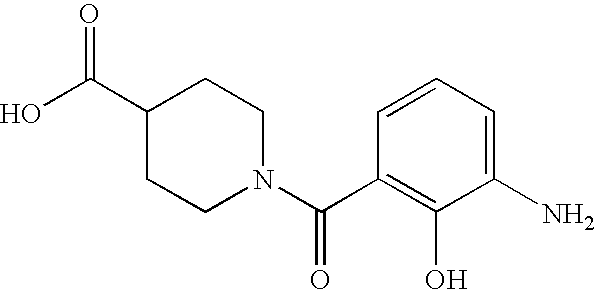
C1(N)=CC=CC(C(=O)N2CCC(C(O)=O)CC2)=C1O
